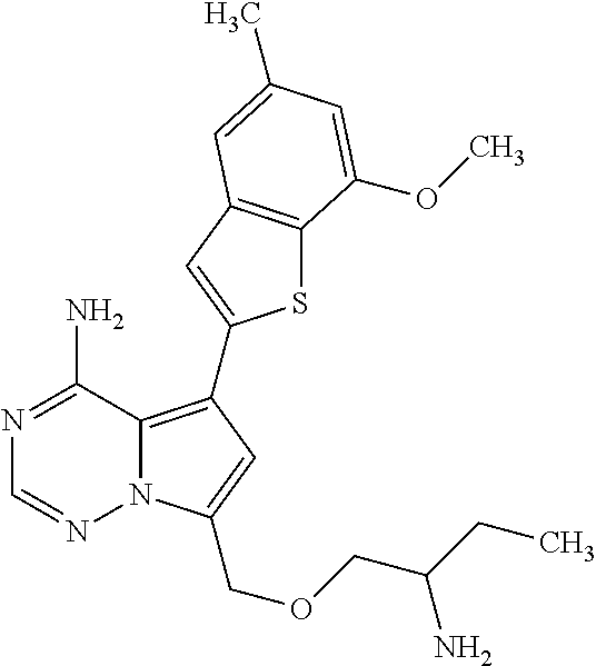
C12=C(C3=CC4=C(S3)C(OC)=CC(C)=C4)C=C(COCC(CC)N)N1N=CN=C2N
